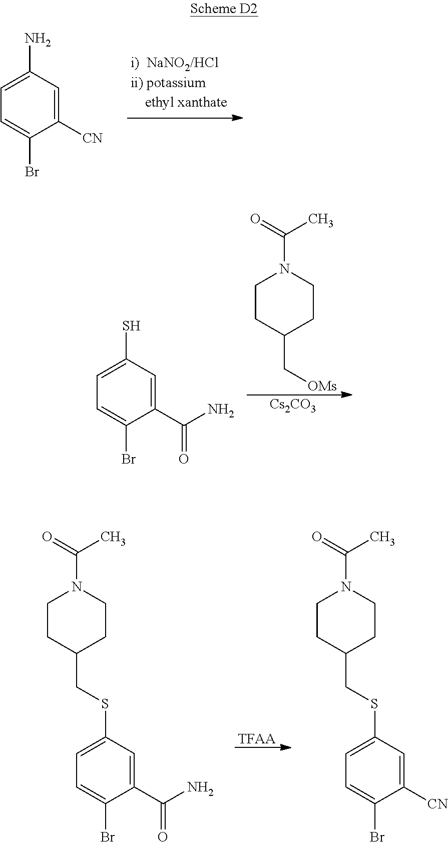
C1(N)=CC=C(Br)C([CN])=C1.C1CC(C[OMs])CCN1C(=O)C.[Cs2CO3].C1(S)=CC=C(Br)C(C(N)=O)=C1.[TFAA].C1CC(CSC2=CC=C(Br)C(C(N)=O)=C2)CCN1C(=O)C.C1CC(CSC2=CC=C(Br)C([CN])=C2)CCN1C(=O)C
